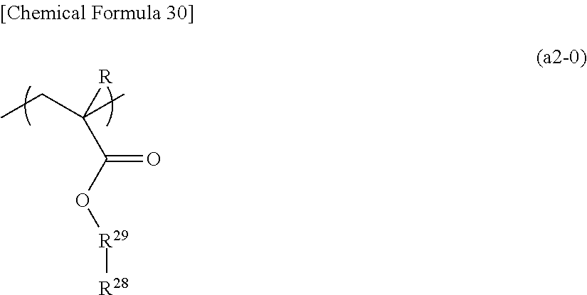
CCC(C)([R])C(O[R29][R28])=O
